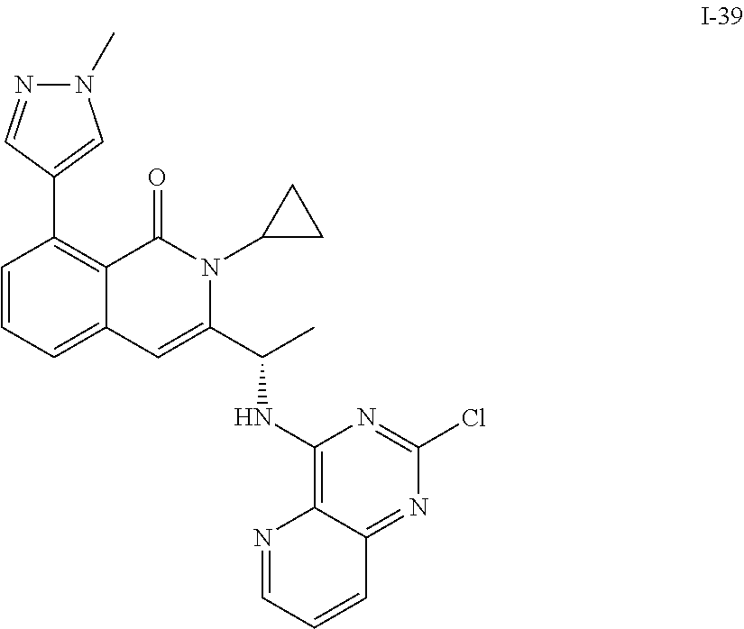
N1(C)N=CC(C2=C3C(=CC=C2)C=C(C(C)NC2=C4C(=NC(Cl)=N2)C=CC=N4)N(C2CC2)C3=O)=C1
